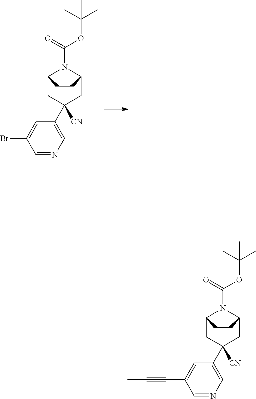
N1(C(=O)OC(C)(C)C)C2CC(C3=CN=CC(Br)=C3)([CN])CC1CC2.N1(C(OC(C)(C)C)=O)C2CC(C3=CN=CC(C#CC)=C3)([CN])CC1CC2
